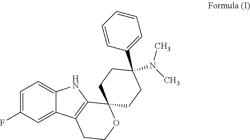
C1=C(F)C=C2C(=C1)NC1=C2CCOC12CCC(C1=CC=CC=C1)(N(C)C)CC2
